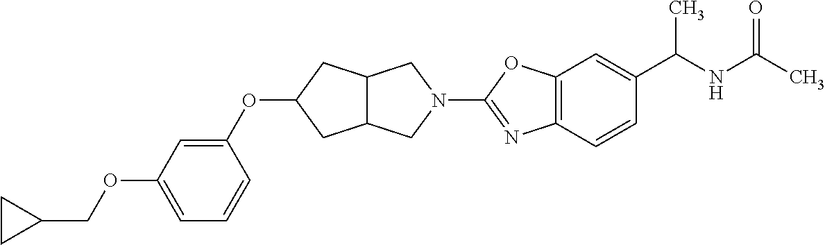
C1=C(OCC2CC2)C=C(OC2CC3CN(C4=NC5=C(O4)C=C(C(NC(C)=O)C)C=C5)CC3C2)C=C1
